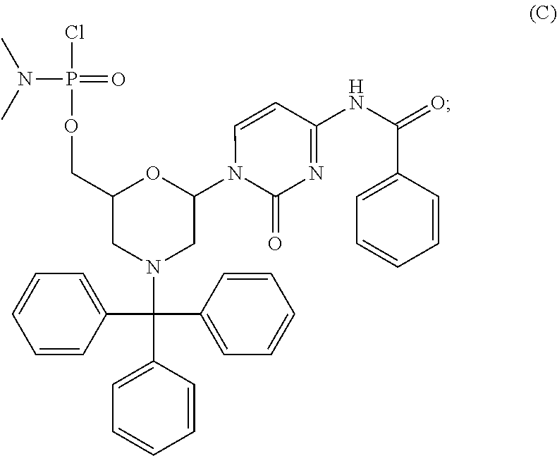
C1(COP(N(C)C)(=O)Cl)CN(C(C2=CC=CC=C2)(C2=CC=CC=C2)C2=CC=CC=C2)CC(N2C(=O)N=C(NC(=O)C3=CC=CC=C3)C=C2)O1
